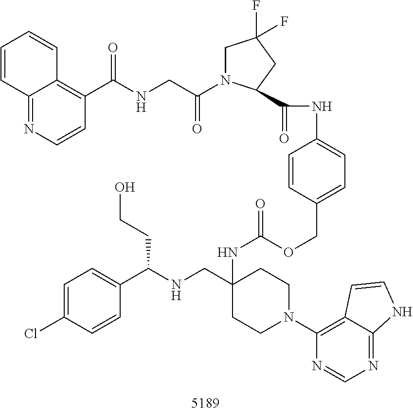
C12=NC=CC(C(NCC(N3CC(F)(F)CC3C(=O)NC3=CC=C(COC(NC4(CNC(C5=CC=C(Cl)C=C5)CCO)CCN(C5=C6C(=NC=N5)NC=C6)CC4)=O)C=C3)=O)=O)=C1C=CC=C2
